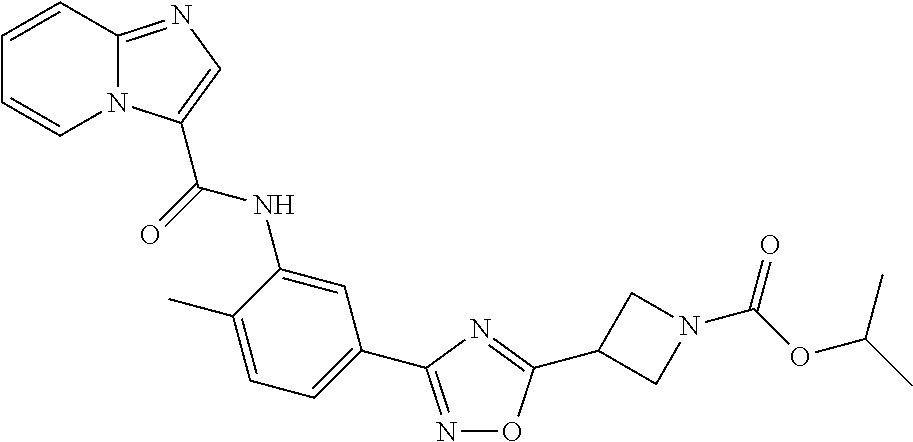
N1=C(C2=CC=C(C)C(NC(=O)C3=CN=C4N3C=CC=C4)=C2)N=C(C2CN(C(OC(C)C)=O)C2)O1
